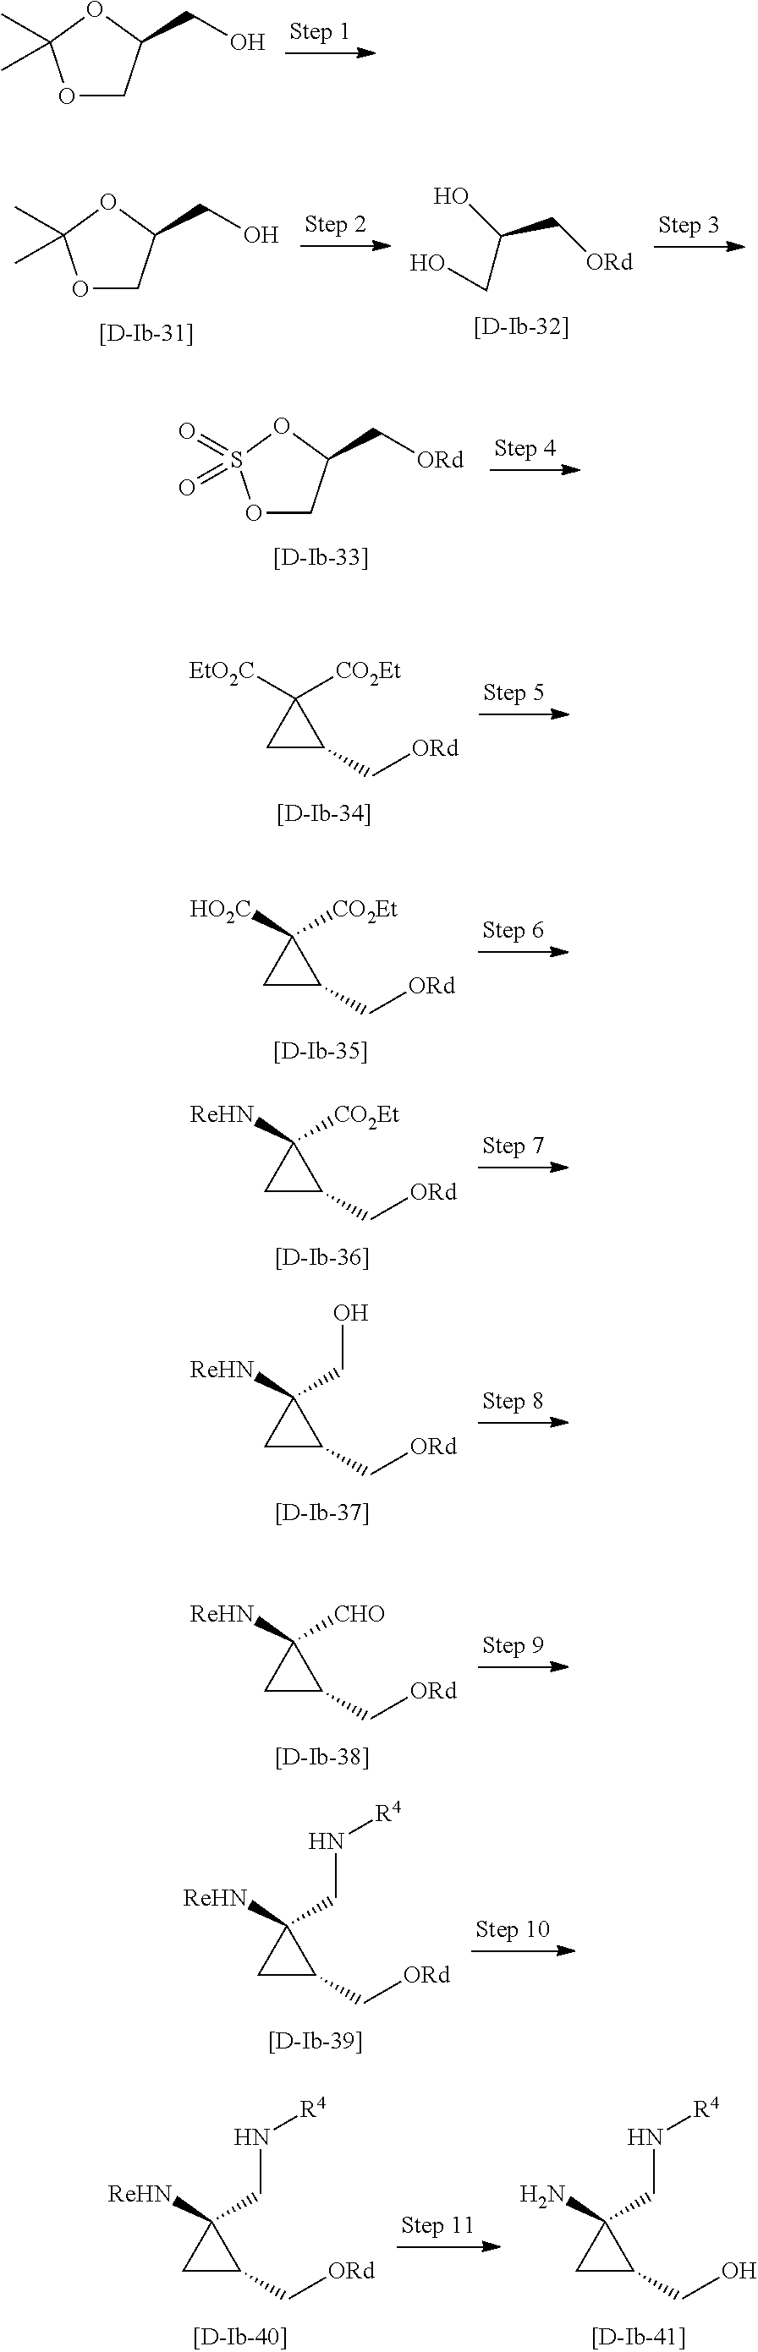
O1CC(CO)OC1(C)C.C(C(O)C[ORd])O.O1CC(CO)OC1(C)C.O1CC(C[ORd])OS1(=O)=O.C1C(C[ORd])C1([EtO2C])[CO2Et].C1C(C[ORd])C1([HO2C])[CO2Et].C1C(C[ORd])C1([ReHN])[CO2Et].C1C(C[ORd])C1([ReHN])CO.C1C(C[ORd])C1([ReHN])[CHO].C1C(C[ORd])C1([ReHN])CN[R4].C1C(C[ORd])C1([ReHN])CN[R4].C1C(CO)C1(N)CN[R4]
